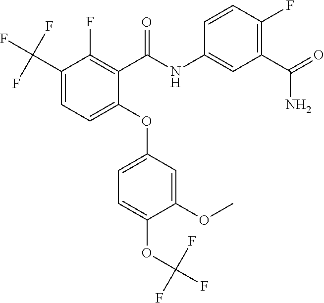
C1(OC2=CC=C(OC(F)(F)F)C(OC)=C2)=CC=C(C(F)(F)F)C(F)=C1C(=O)NC1=CC(C(=O)N)=C(F)C=C1
